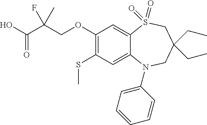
C1=CC=CC(N2C3=CC(SC)=C(OCC(C(O)=O)(C)F)C=C3S(=O)(=O)CC(CC)(CC)C2)=C1
